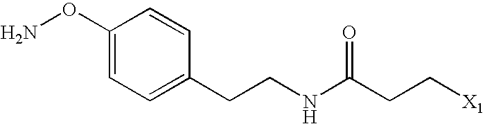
C1(ON)=CC=C(CCNC(CC[X1])=O)C=C1
